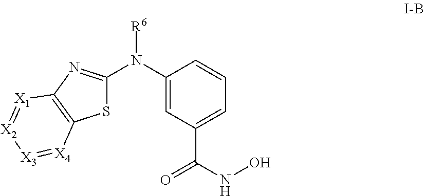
S1C(N(C2=CC(C(NO)=O)=CC=C2)[R6])=NC2=C1[X4]=[X3][X2]=[X1]2
